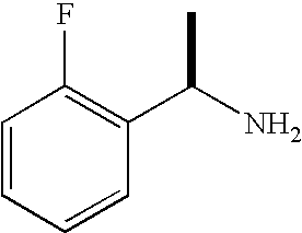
C1=CC=CC(C(N)C)=C1F
